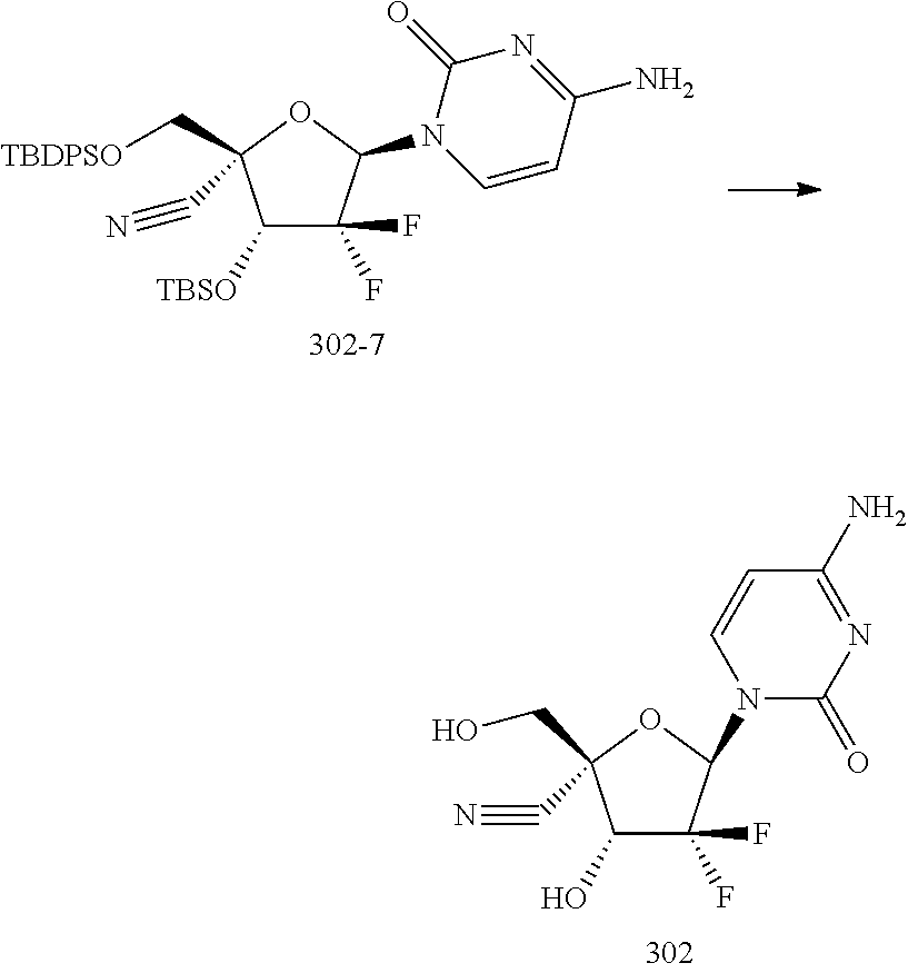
C1([TBSO])C(F)(F)C(N2C=CC(N)=NC2=O)OC1(C[TBDPSO])C#N.C1(O)C(F)(F)C(N2C(=O)N=C(N)C=C2)OC1(C#N)CO
